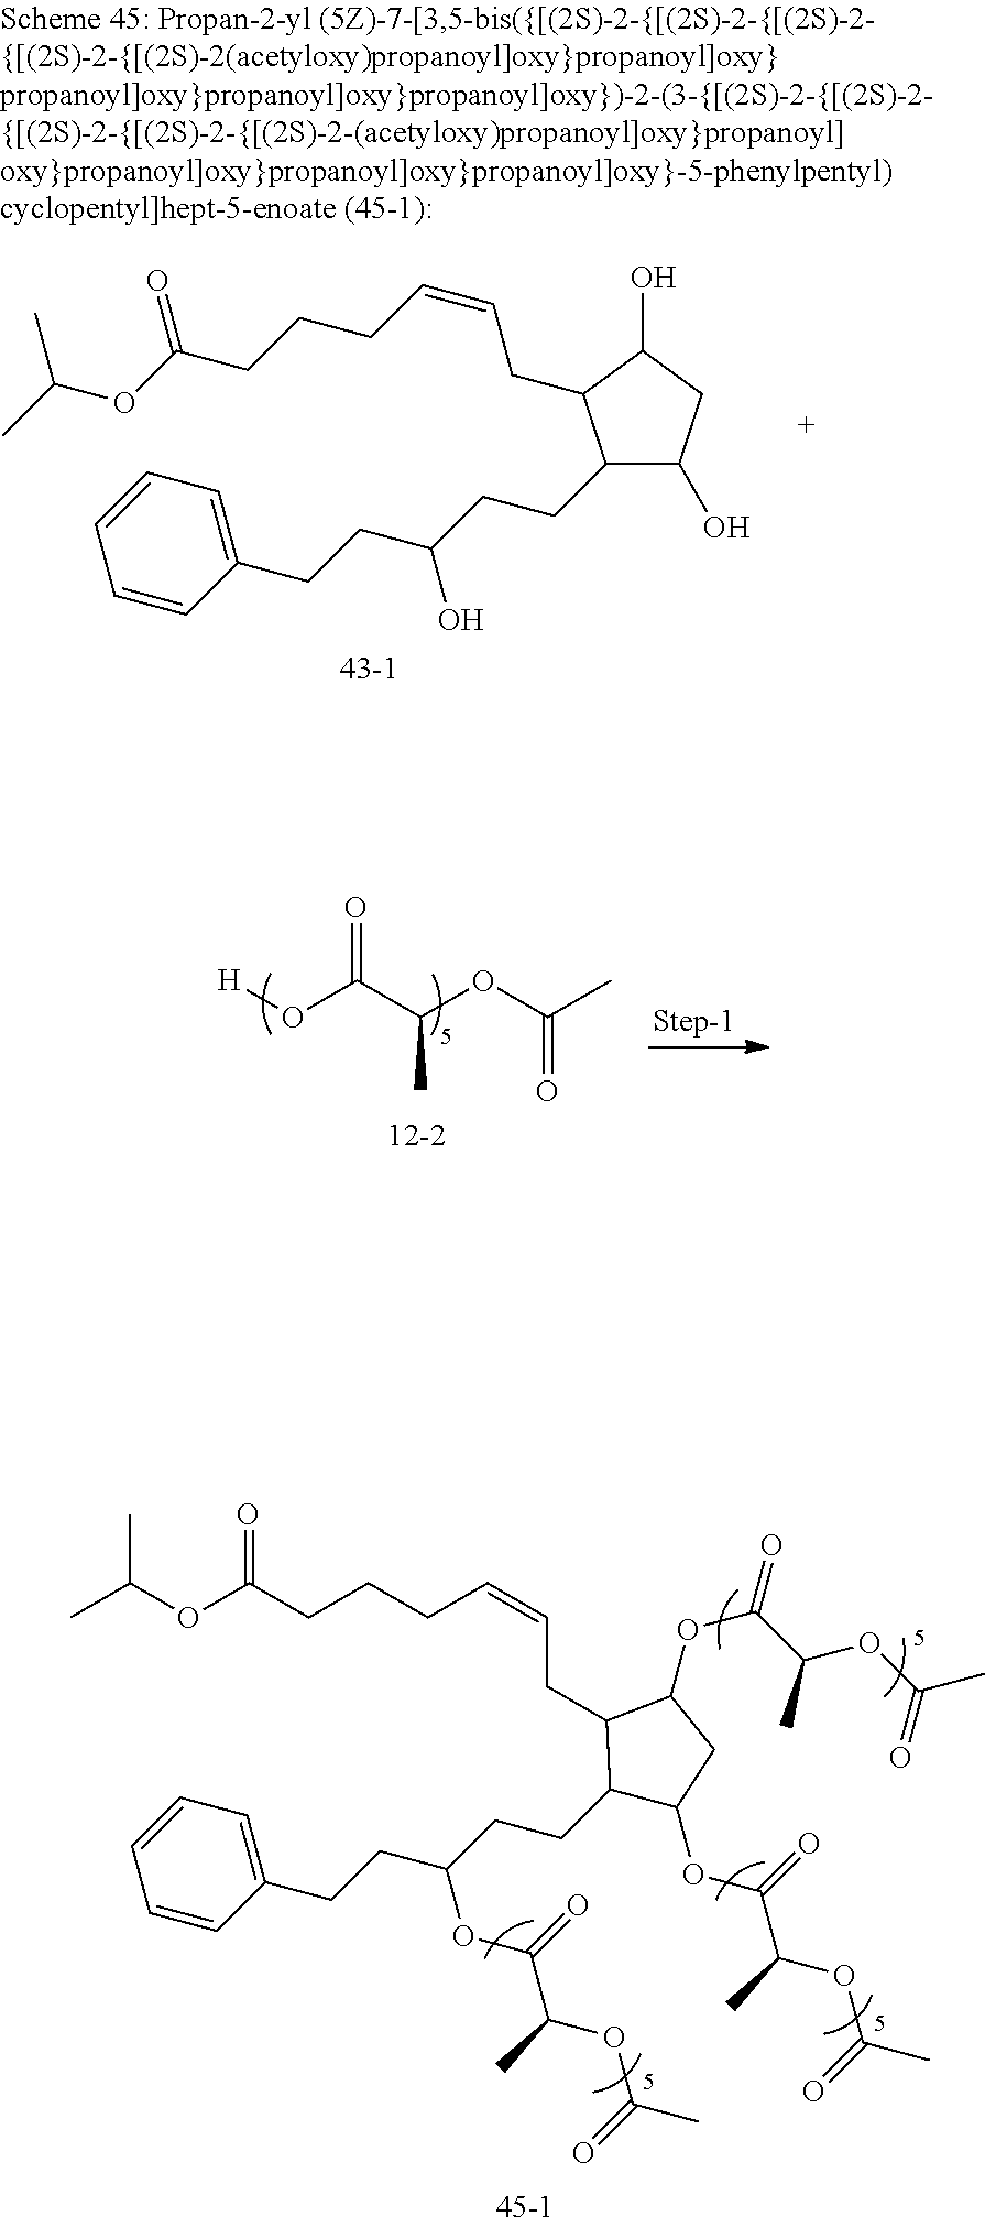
C1(CCC(CCC2=CC=CC=C2)O)C(O)CC(O)C1CC=CCCCC(OC(C)C)=O.O=C(O[H])C(C)OC(C)=O.C1(CCC(CCC2=CC=CC=C2)OC(C(OC(C)=O)C)=O)C(OC(C(OC(C)=O)C)=O)CC(OC(C(OC(C)=O)C)=O)C1CC=CCCCC(OC(C)C)=O
